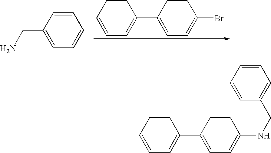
C1=CC(CN)=CC=C1.C1=CC=CC=C1C1=CC=C(Br)C=C1.C1=CC=CC=C1C1=CC=C(NCC2=CC=CC=C2)C=C1
